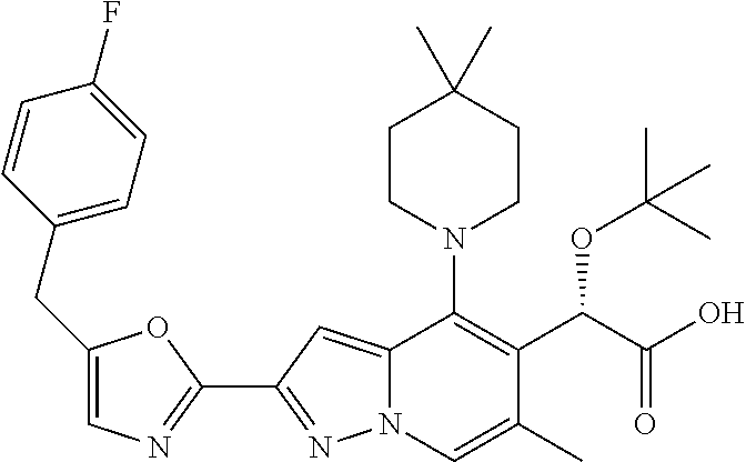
C12=CC(C3=NC=C(CC4=CC=C(F)C=C4)O3)=NN1C=C(C)C(C(C(O)=O)OC(C)(C)C)=C2N1CCC(C)(C)CC1
